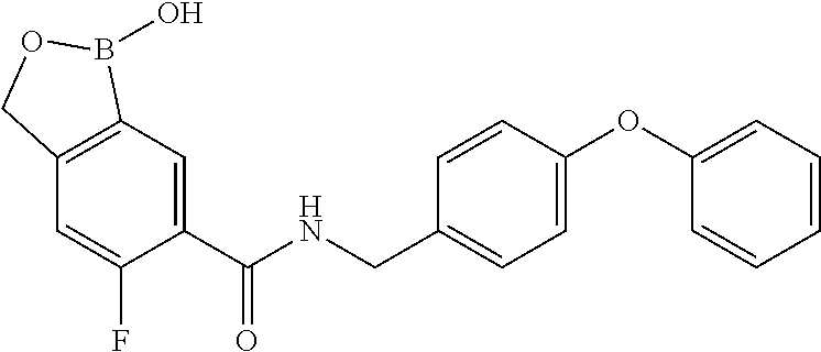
C1=C(C(NCC2=CC=C(OC3=CC=CC=C3)C=C2)=O)C(F)=CC2=C1B(O)OC2
